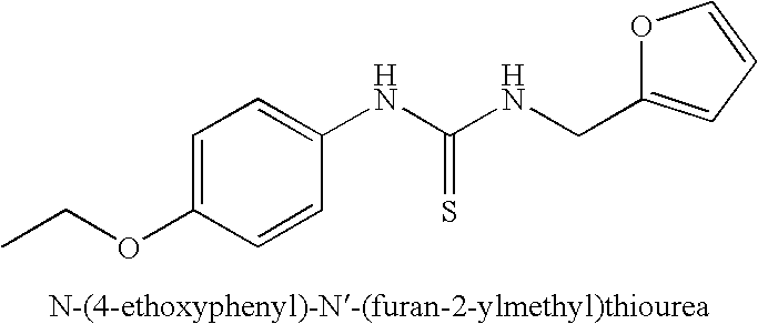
CCOC1=CC=C(NC(NCC2=CC=CO2)=S)C=C1
